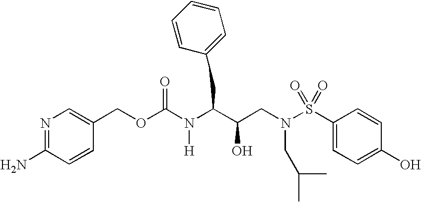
C1=CC(COC(N(C(C(CN(S(C2=CC=C(O)C=C2)(=O)=O)CC(C)C)O)CC2=CC=CC=C2)[H])=O)=CN=C1N
